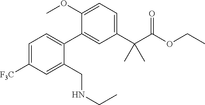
C1(C(C(OCC)=O)(C)C)=CC=C(OC)C(C2=CC=C([F3C])C=C2CNCC)=C1
